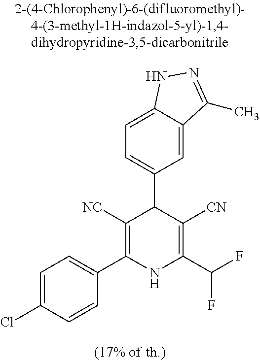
C1=C2C(=CC=C1C1C([NC])=C(C3=CC=C(Cl)C=C3)NC(C(F)F)=C1[CN])NN=C2C
